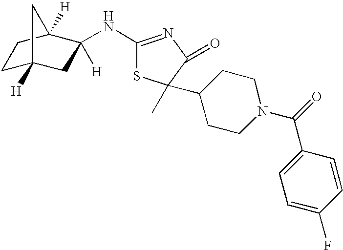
C1C2([H])CC([H])(NC3=NC(=O)C(C)(C4CCN(C(=O)C5=CC=C(F)C=C5)CC4)S3)C([H])(C1)C2
